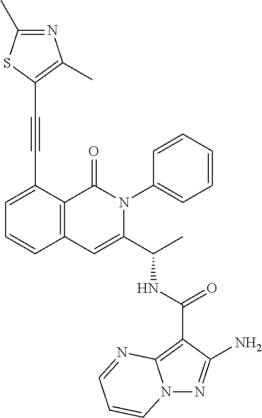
N12N=C(N)C(C(NC(C3=CC4=C(C(=O)N3C3=CC=CC=C3)C(C#CC3=C(C)N=C(C)S3)=CC=C4)C)=O)=C1N=CC=C2
